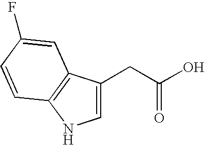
C1=C(CC(O)=O)C2=C(N1)C=CC(F)=C2
